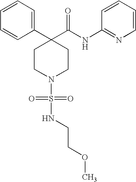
C1=CC=CC(C2(C(NC3=NC=CC=C3)=O)CCN(S(NCCOC)(=O)=O)CC2)=C1
